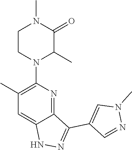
C1CN(C2=C(C)C=C3C(=N2)C(C2=CN(C)N=C2)=NN3)C(C)C(=O)N1C
